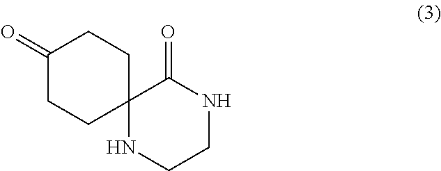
C1(=O)CCC2(CC1)NCCNC2=O
